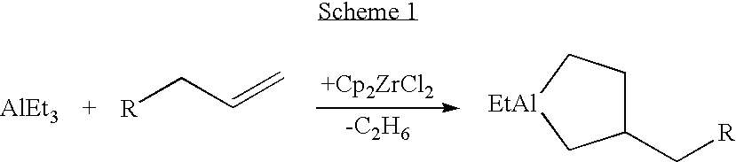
[AlEt3].[R]CC=C.[-C2H6].C1(C[R])CC[EtAl]C1
